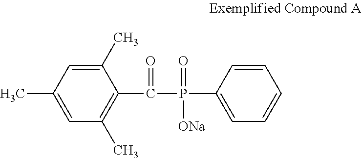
C1=C(C)C=C(C)C(C(P(C2=CC=CC=C2)(=O)[ONa])=O)=C1C
